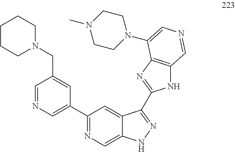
C1CCN(CC2=CC(C3=NC=C4C(=C3)C(C3=NC5=C(N3)C=NC=C5N3CCN(C)CC3)=NN4)=CN=C2)CC1
